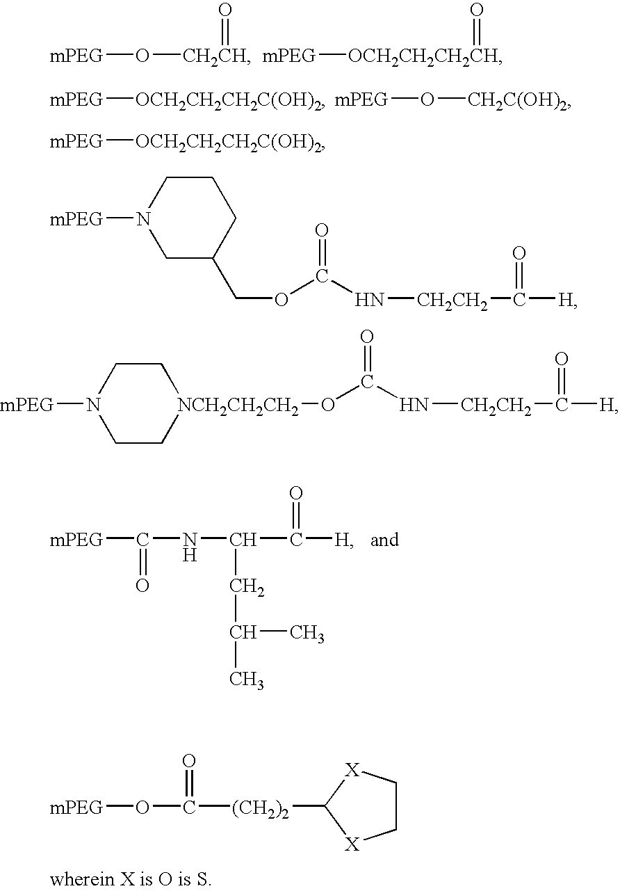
[mPEG]O[CH2CH]=O.[mPEG][OCH2CH2CH2CH]=O.[mPEG][OCH2CH2CH2C(OH)2].[mPEG]O[CH2C(OH)2].[mPEG]C(NC(CC(C)C)C([H])=O)=O.[mPEG]OC([(CH2)2]C1[X]CC[X]1)=O.[mPEG][OCH2CH2CH2C(OH)2].C1C(COC(N[CH2CH2]C([H])=O)=O)CCCN1[mPEG].C1C[NCH2CH2CH2](OC(N[CH2CH2]C([H])=O)=O)CCN1[mPEG]
